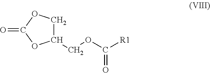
C1(COC([R1])=O)COC(=O)O1
